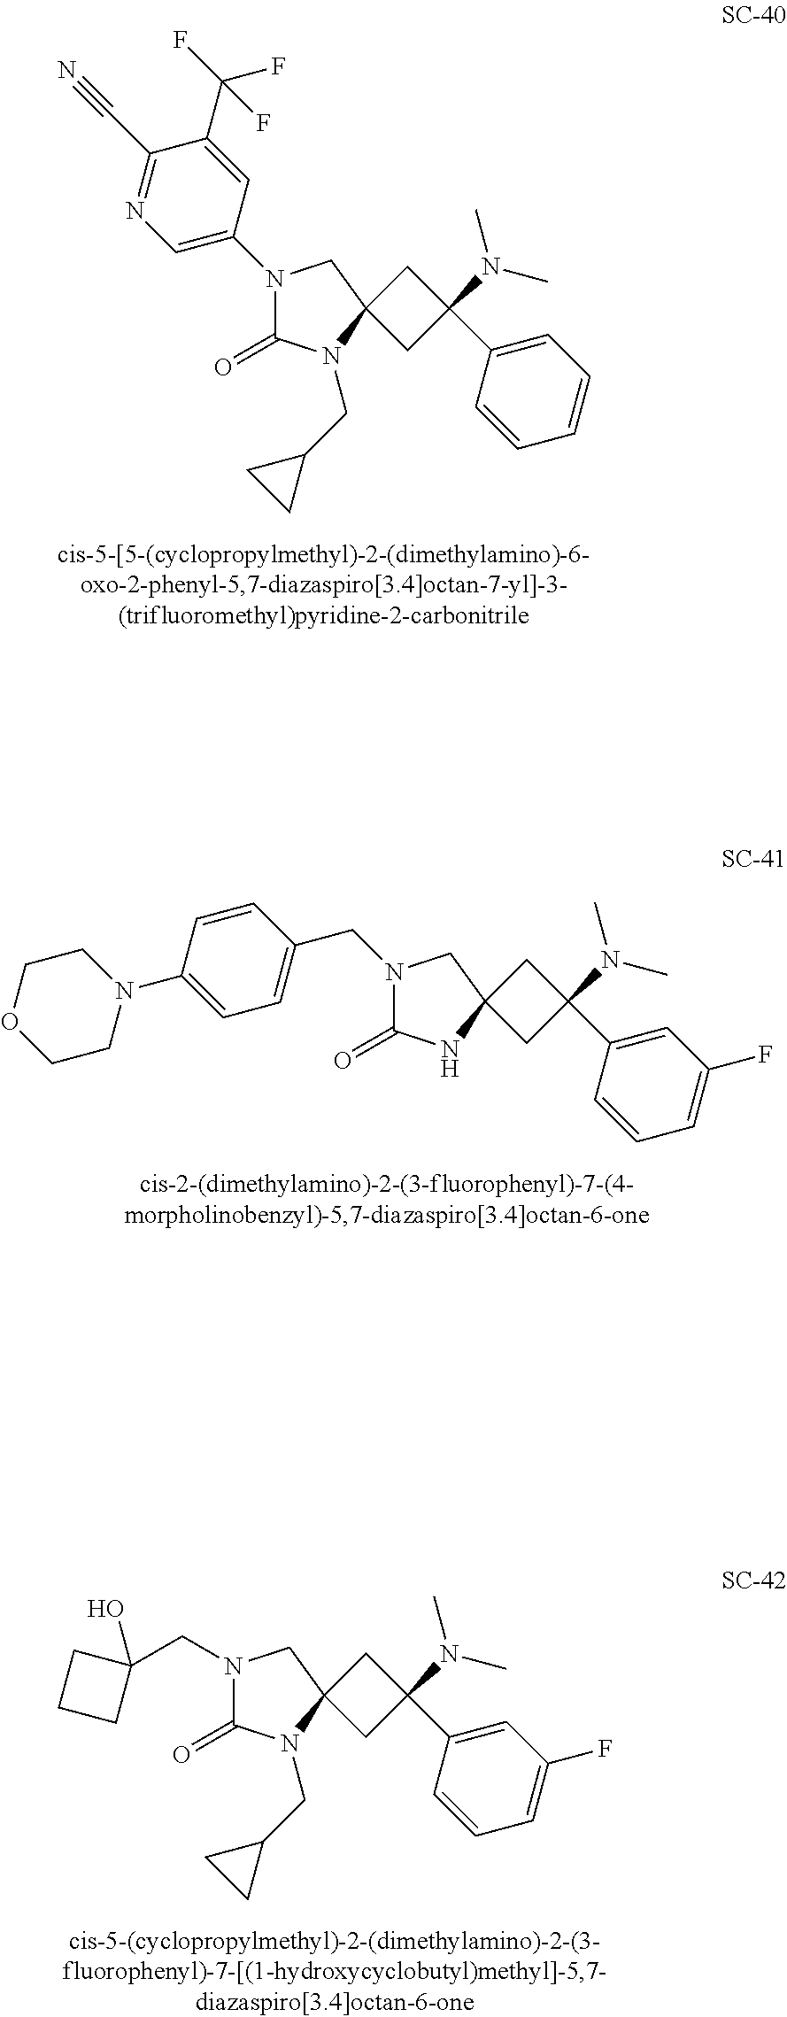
N1(C2=CN=C(C#N)C(C(F)(F)F)=C2)C(=O)N(CC2CC2)C2(C1)CC(N(C)C)(C1=CC=CC=C1)C2.N1(CC2=CC=C(N3CCOCC3)C=C2)C(=O)NC2(C1)CC(N(C)C)(C1=CC(F)=CC=C1)C2.N1(CC2(O)CCC2)C(=O)N(CC2CC2)C2(C1)CC(N(C)C)(C1=CC(F)=CC=C1)C2
